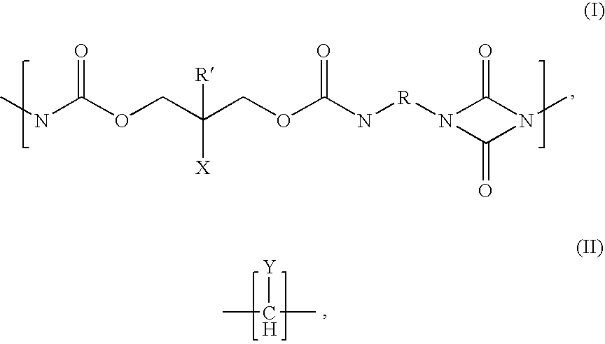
CNC(OCC(COC(N[R]N1C(=O)N(C)C1=O)=O)([X])[R])=O.CC(C)[Y]
